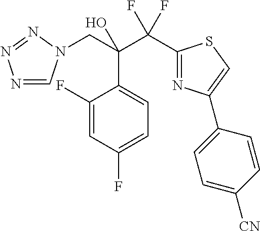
N1=CN(CC(C(C2=NC(C3=CC=C([CN])C=C3)=CS2)(F)F)(O)C2=CC=C(F)C=C2F)N=N1
